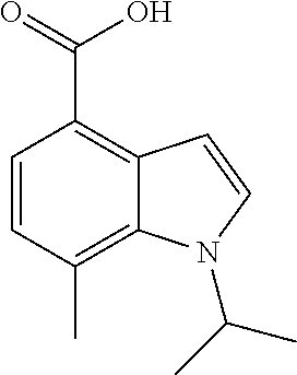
C1=CC(C)=C2C(=C1C(=O)O)C=CN2C(C)C
